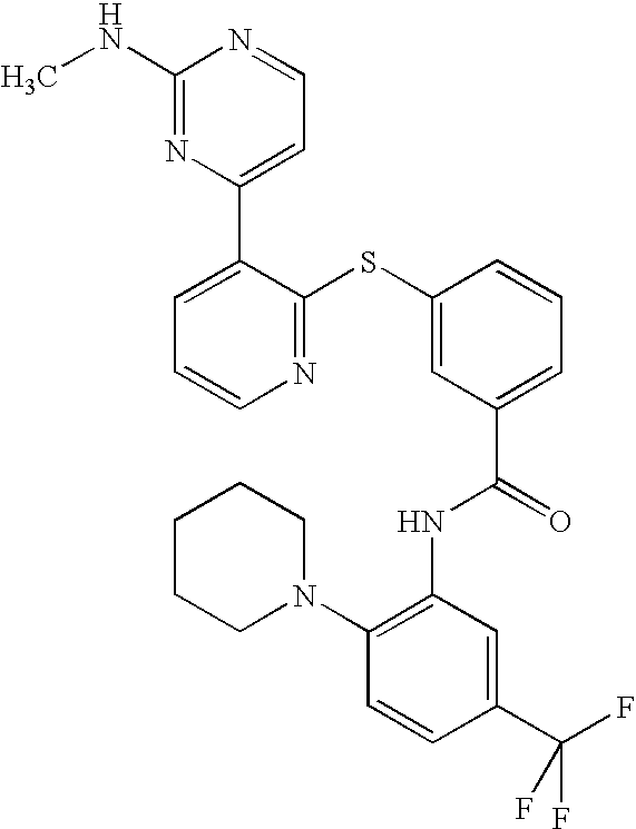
N1=C(SC2=CC(C(=O)NC3=C(N4CCCCC4)C=CC(C(F)(F)F)=C3)=CC=C2)C(C2=CC=NC(NC)=N2)=CC=C1
